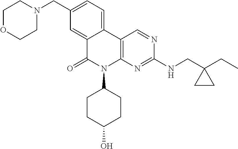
C1OCCN(CC2=CC=C3C(=C2)C(=O)N(C2CCC(O)CC2)C2=C3C=NC(NCC3(CC)CC3)=N2)C1
